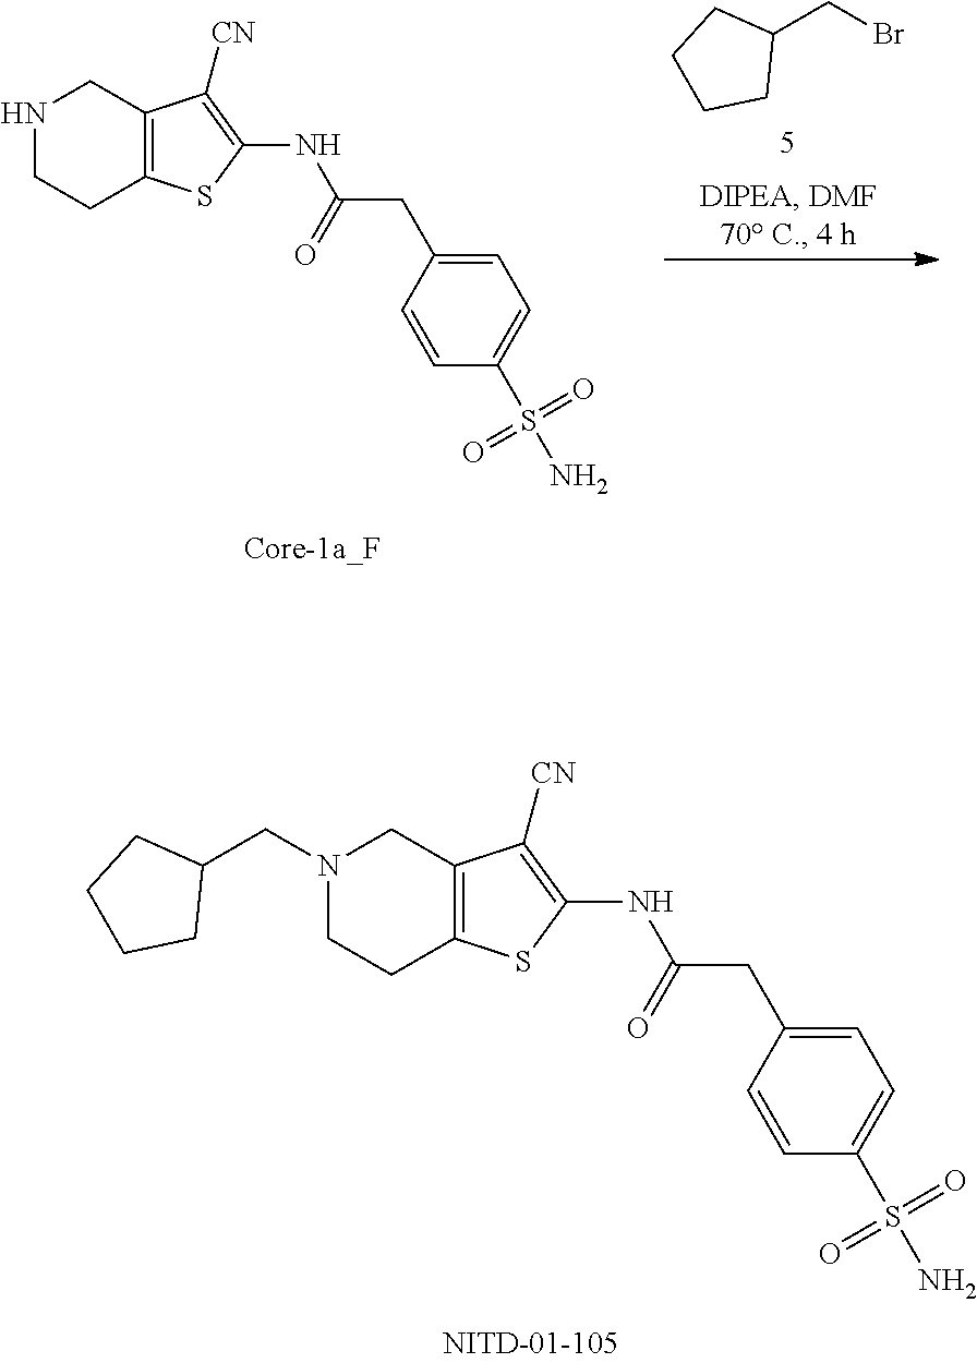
N1(CC2CCCC2)CCC2=C(C1)C([CN])=C(NC(CC1=CC=C(S(=O)(N)=O)C=C1)=O)S2.N1CCC2=C(C1)C([CN])=C(NC(CC1=CC=C(S(=O)(N)=O)C=C1)=O)S2.BrCC1CCCC1
